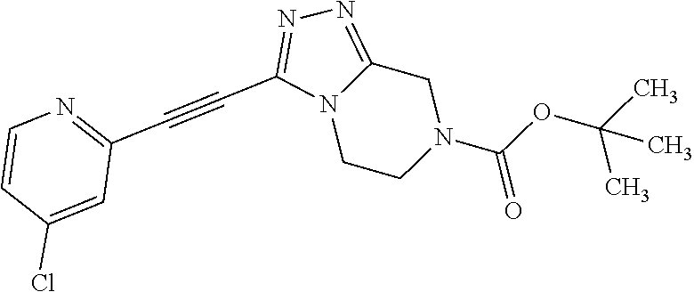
N12CCN(C(OC(C)(C)C)=O)CC1=NN=C2C#CC1=NC=CC(Cl)=C1
